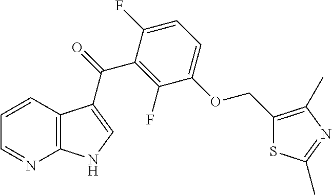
C12=C(C=CC=N1)C(C(=O)C1=C(F)C(OCC3=C(C)N=C(C)S3)=CC=C1F)=CN2
